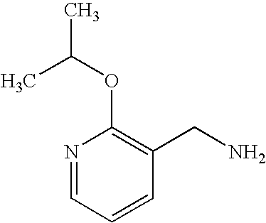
N1=CC=CC(CN)=C1OC(C)C
